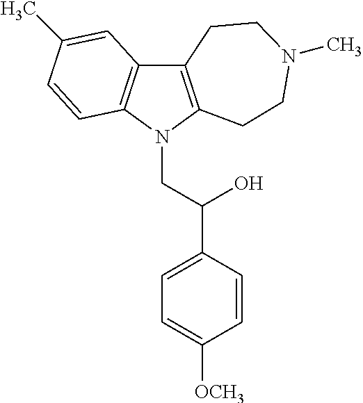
C12=C(N(CC(C3=CC=C([OCH3])C=C3)O)C3=C1C=C(C)C=C3)CCN(C)CC2
